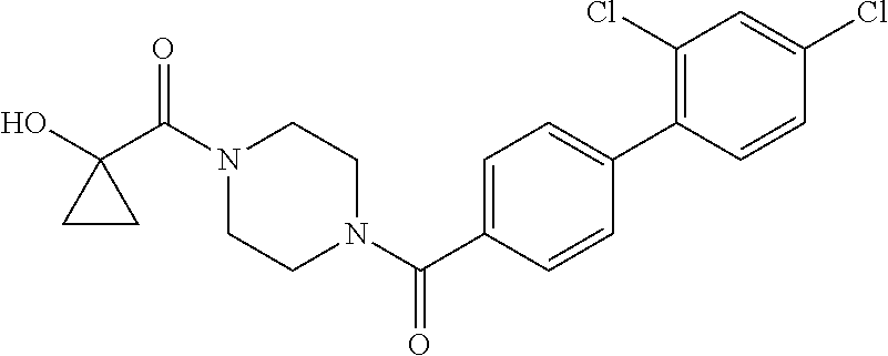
OC1(C(N2CCN(C(=O)C3=CC=C(C4=C(Cl)C=C(Cl)C=C4)C=C3)CC2)=O)CC1
